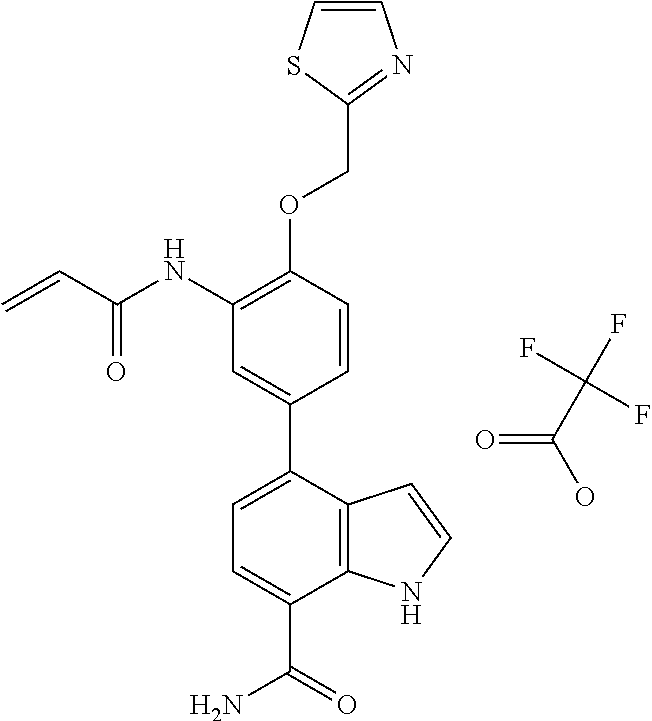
C1(NC(C=C)=O)=C(OCC2=NC=CS2)C=CC(C2=CC=C(C(=O)N)C3=C2C=CN3)=C1.O=C(C(F)(F)F)O
